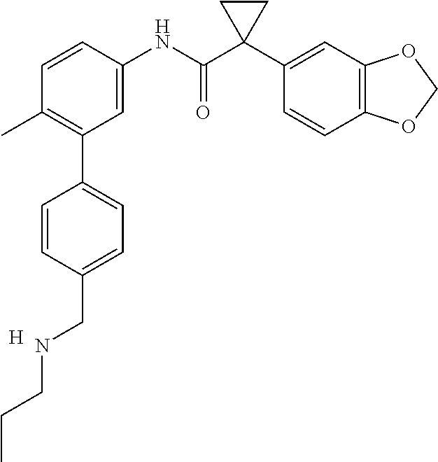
C1=C(NC(C2(C3=CC4=C(C=C3)OCO4)CC2)=O)C=CC(C)=C1C1=CC=C(CNCCC)C=C1.[H]
